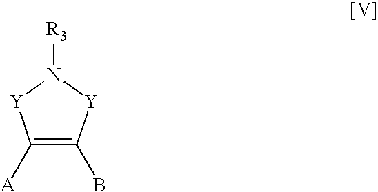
C1([A])=C(B)[Y]N([R3])[Y]1
